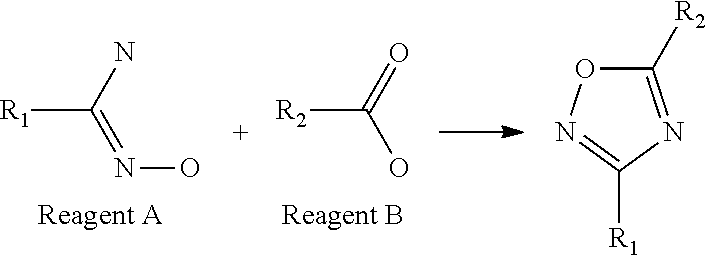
[R2]C1=NC([R1])=NO1.[R2]C(=O)O.[R1]C(N)=NO
